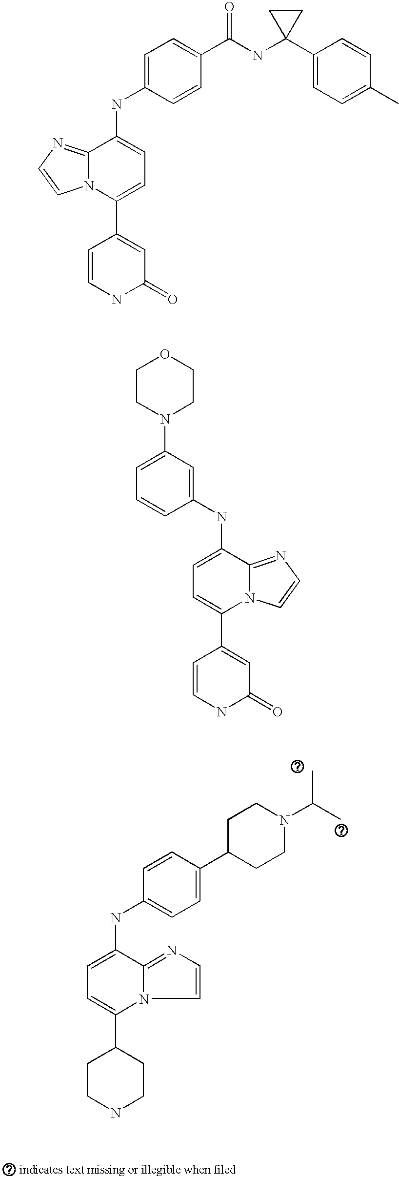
C1(NC2=CC=C(C3CCN(C(C)C)CC3)C=C2)=CC=C(C2CCNCC2)N2C1=NC=C2.C1(NC2=CC=C(C(NC3(C4=CC=C(C)C=C4)CC3)=O)C=C2)=CC=C(C2=CC(=O)NC=C2)N2C1=NC=C2.C1(NC2=CC(N3CCOCC3)=CC=C2)=CC=C(C2=CC(=O)NC=C2)N2C1=NC=C2
